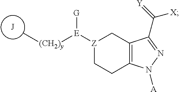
[J].C[(CH2)y][E]([G])[Z]1CCC2=C(C1)C(C([X])=[Y])=NN2[A]
